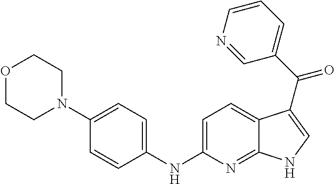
C12=NC(NC3=CC=C(N4CCOCC4)C=C3)=CC=C1C(C(C1=CC=CN=C1)=O)=CN2
